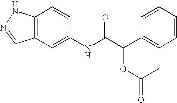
C12=C(C=C(NC(C(C3=CC=CC=C3)OC(=O)C)=O)C=C1)C=NN2
